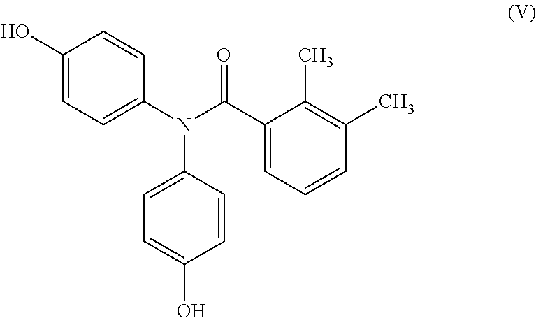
C1(O)=CC=C(N(C(C2=CC=CC(C)=C2C)=O)C2=CC=C(O)C=C2)C=C1
